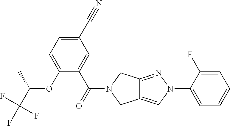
C1(C#N)=CC=C(OC(C)C(F)(F)F)C(C(=O)N2CC3=CN(C4=CC=CC=C4F)N=C3C2)=C1
